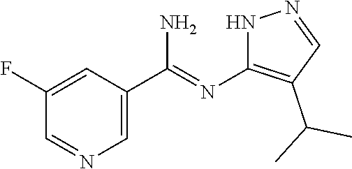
C1=C(C(N)=NC2=C(C(C)C)C=NN2)C=C(F)C=N1
